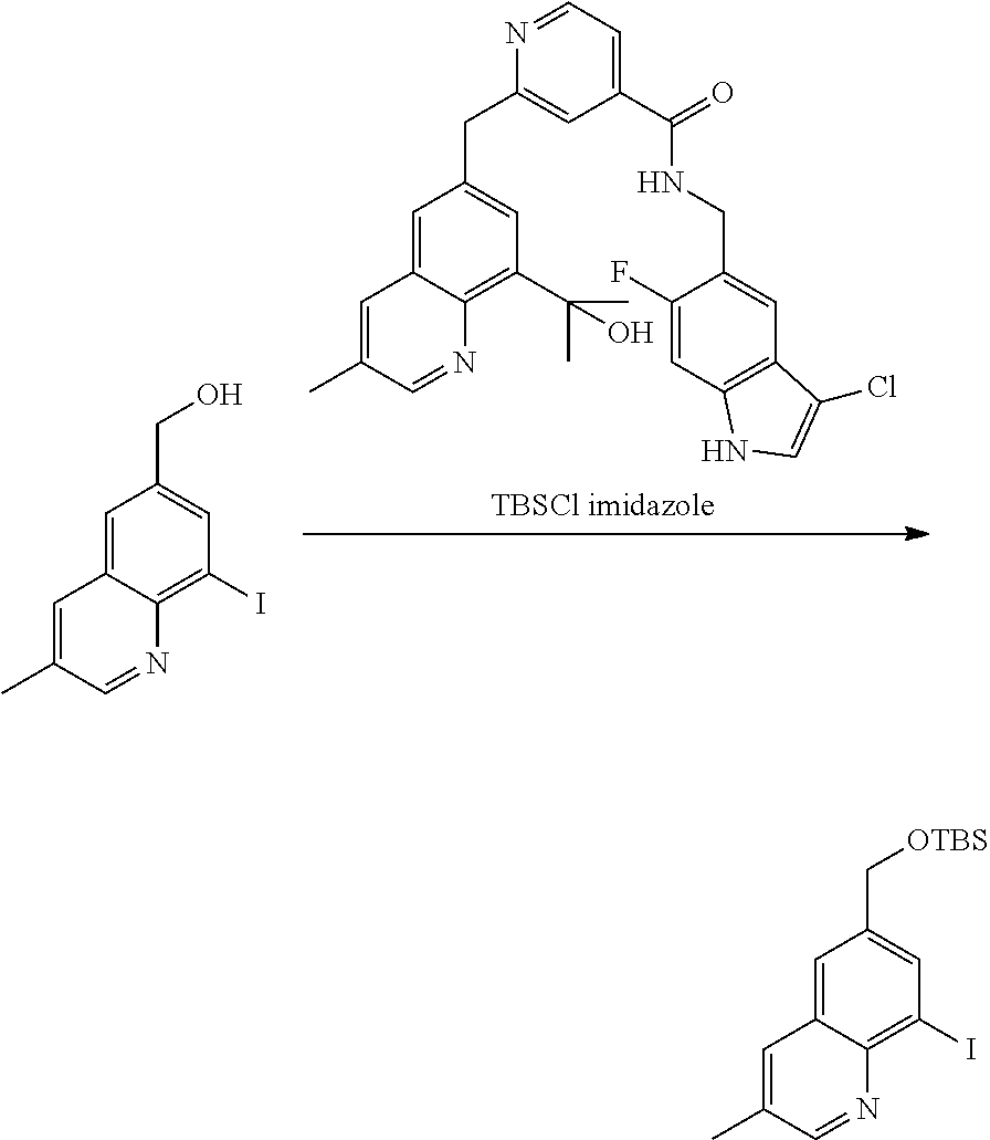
C1=C2C(=C(I)C=C1CO)N=CC(C)=C2.C1=C2C(=C(C(O)(C)C)C=C1CC1=CC(C(=O)NCC3=CC4=C(C=C3F)NC=C4Cl)=CC=N1)N=CC(C)=C2.C1=C2C(=C(I)C=C1C[OTBS])N=CC(C)=C2
